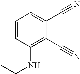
CCNC1=C(C#N)C(C#N)=CC=C1
